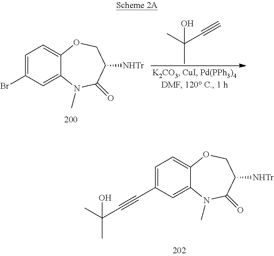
C1=C2C(=CC(Br)=C1)N(C)C(=O)C([NHTr])CO2.CC(C#C)(O)C.C1=C2C(=CC(C#CC(C)(O)C)=C1)N(C)C(=O)C([NHTr])CO2
